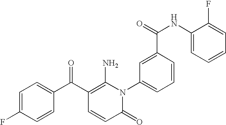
C1=C(F)C=CC(C(C2=C(N)N(C3=CC=CC(C(=O)NC4=CC=CC=C4F)=C3)C(=O)C=C2)=O)=C1
